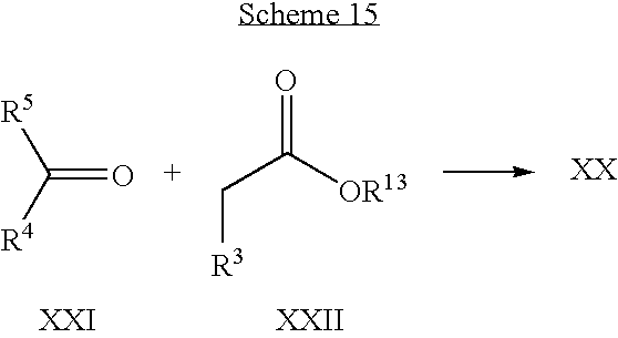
C(=O)([R5])[R4].O=C(C[R3])[OR13]
